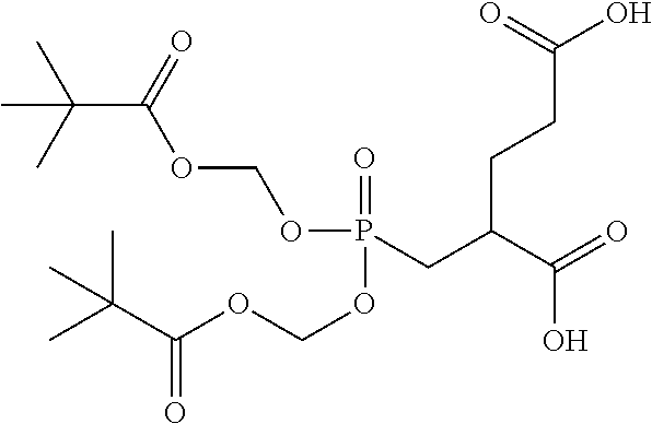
O(P(CC(C(=O)O)CCC(O)=O)(=O)OCOC(C(C)(C)C)=O)COC(C(C)(C)C)=O
